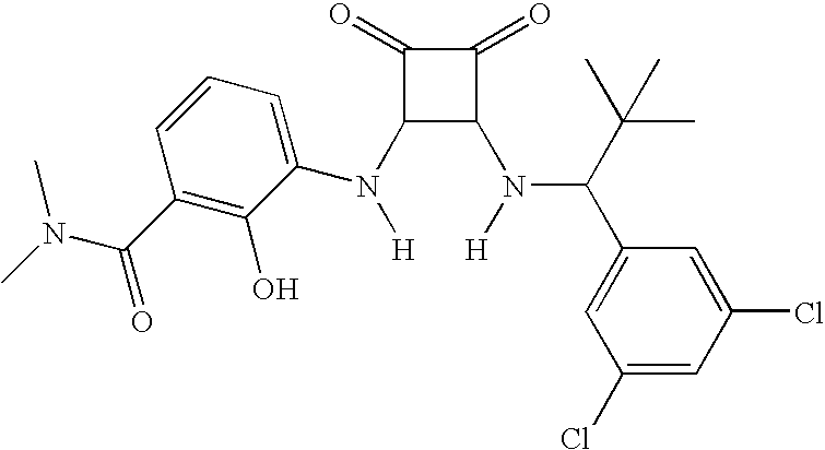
N([H])(C1C(N([H])C(C(C)(C)C)C2=CC(Cl)=CC(Cl)=C2)C(=O)C1=O)C1=CC=CC(C(=O)N(C)C)=C1O
